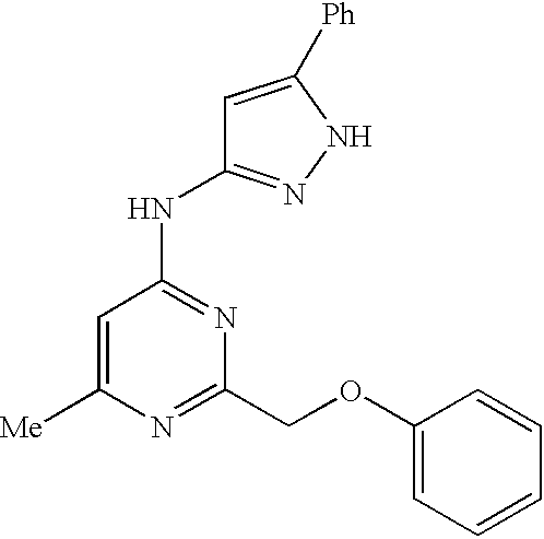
C1=C([Me])N=C(COC2=CC=CC=C2)N=C1NC1=NNC([Ph])=C1
